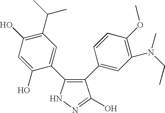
N1N=C(O)C(C2=CC(N(CC)C)=C(OC)C=C2)=C1C1=CC(C(C)C)=C(O)C=C1O
